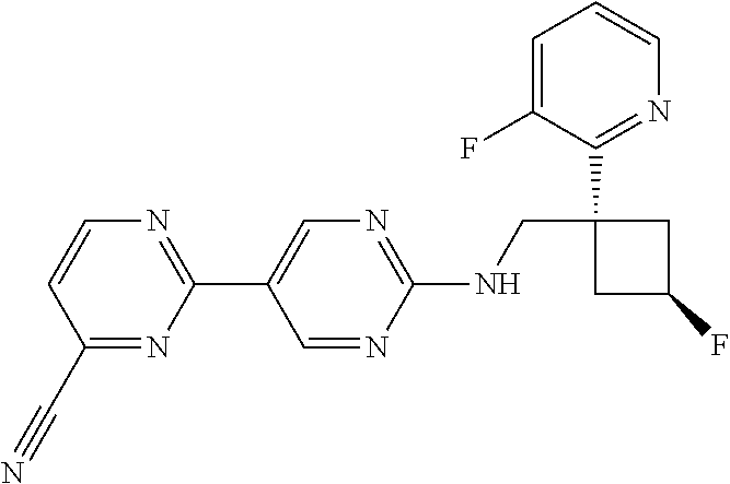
C1(NCC2(C3=NC=CC=C3F)CC(F)C2)=NC=C(C2=NC=CC(C#N)=N2)C=N1
